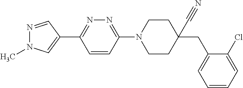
N1=CC(C2=NN=C(N3CCC(C#N)(CC4=CC=CC=C4Cl)CC3)C=C2)=CN1C
